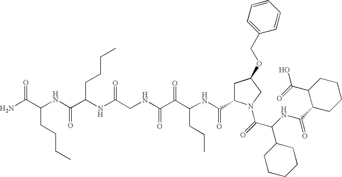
C1(C(NC(C(=O)N2CC(OCC3=CC=CC=C3)CC2C(NC(C(C(NCC(NC(CCCC)C(NC(CCCC)C(N)=O)=O)=O)=O)=O)CCC)=O)C2CCCCC2)=O)CCCCC1C(=O)O
